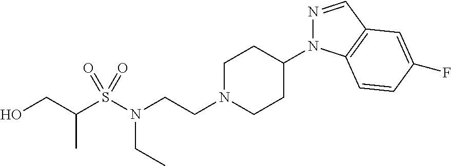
N1=CC2=C(N1C1CCN(CCN(S(C(CO)C)(=O)=O)CC)CC1)C=CC(F)=C2
